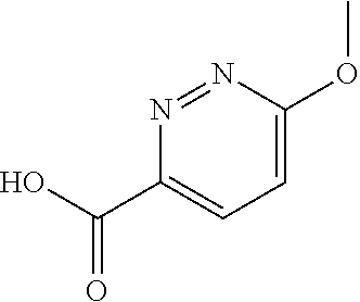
C1=C(OC)N=NC(C(O)=O)=C1
